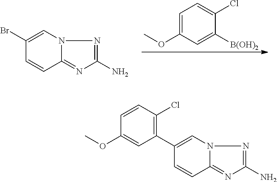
C1=C(OC)C=C([B(OH)2])C(Cl)=C1.N12C(=NC(N)=N1)C=CC(Br)=C2.N12C(=NC(N)=N1)C=CC(C1=C(Cl)C=CC(OC)=C1)=C2
